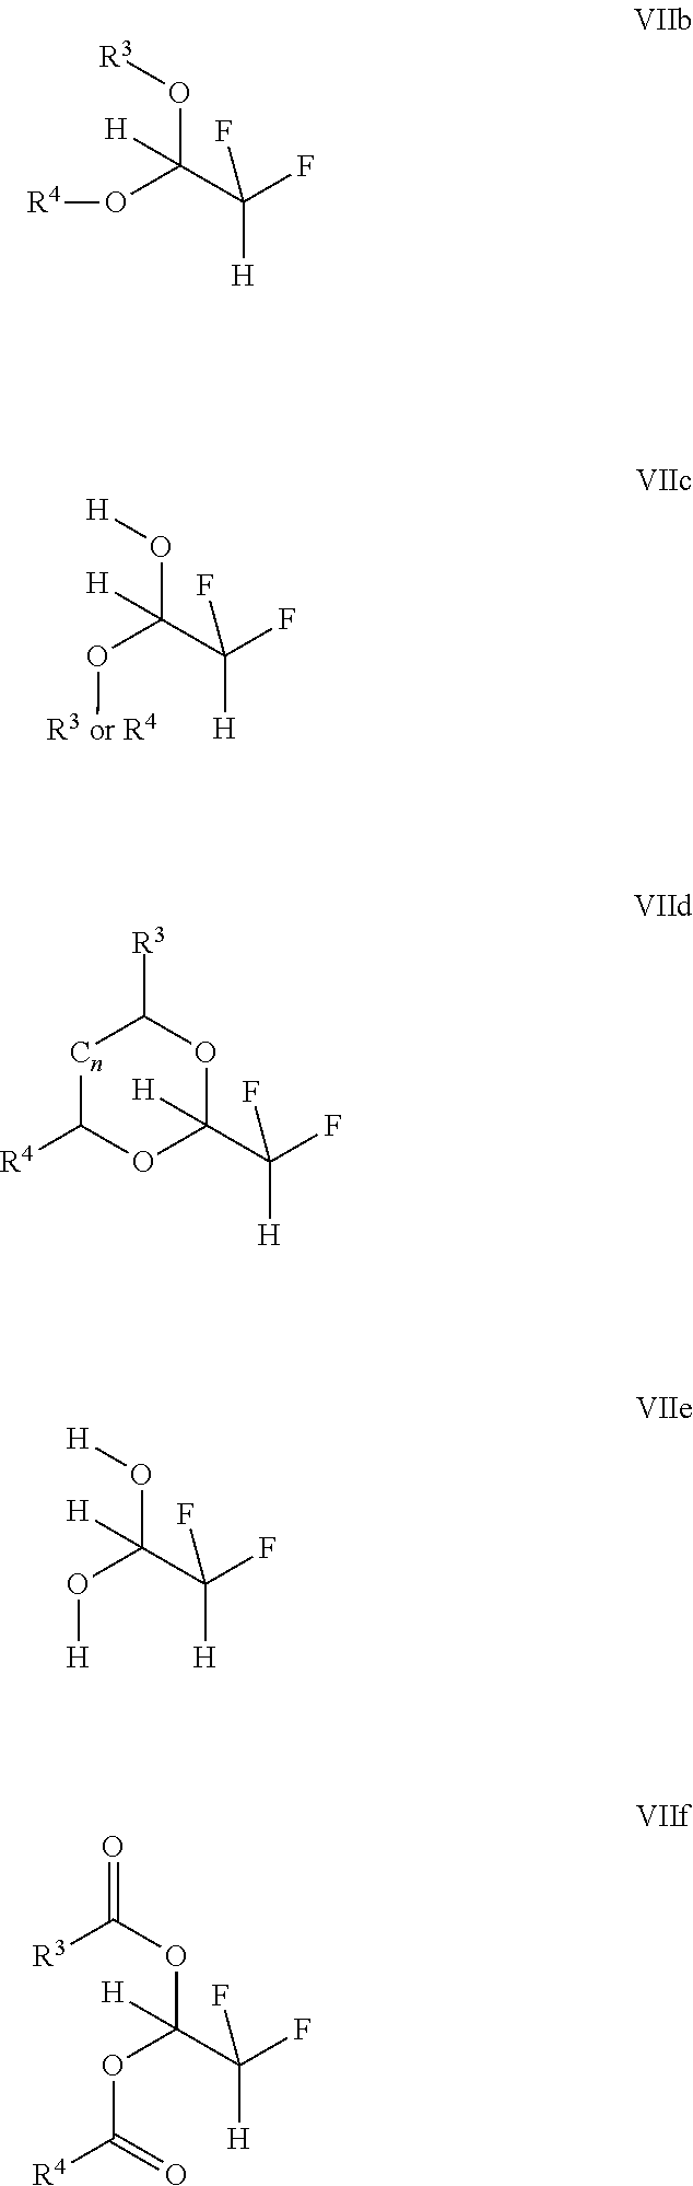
[R4]OC(C(F)([H])F)(O[R3])[H].O(C(C([H])(F)F)(O[H])[H])[R3 or R4].[Cn]1C([R4])OC(C(F)([H])F)([H])OC1[R3].O(C(C([H])(F)F)(O[H])[H])[H].O(C(C([H])(F)F)(OC(=O)[R3])[H])C([R4])=O
